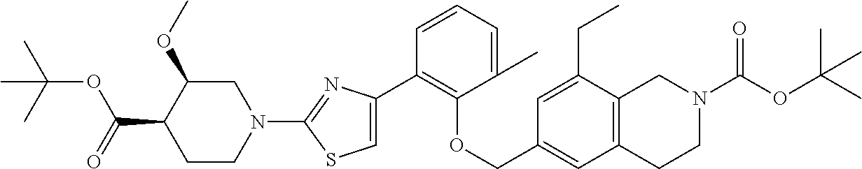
C1(C2=C(OCC3=CC4=C(C(CC)=C3)CN(C(=O)OC(C)(C)C)CC4)C(C)=CC=C2)=CSC(N2CC(OC)C(C(=O)OC(C)(C)C)CC2)=N1
